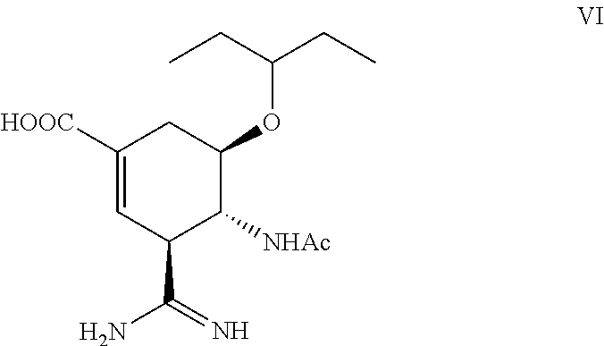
C1([HOOC])=CC(C(=N)N)C([NHAc])C(OC(CC)CC)C1
